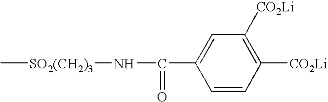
C[SO2(CH2)3]NC(=O)C1=CC([CO2Li])=C([CO2Li])C=C1
